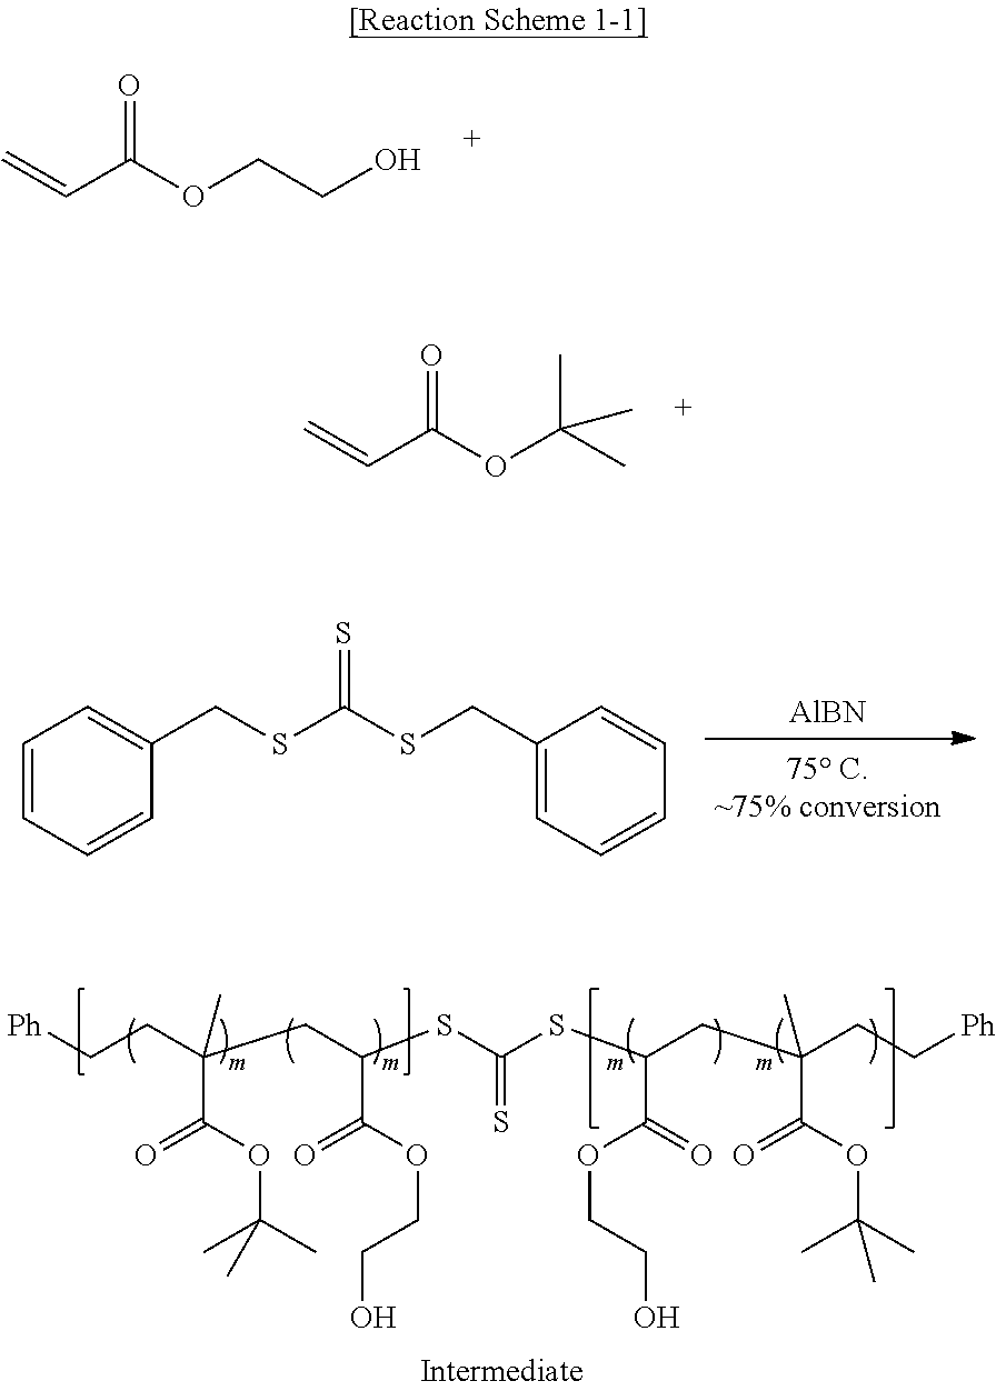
[AlBN].C(SC(SCC1=CC=CC=C1)=S)C1=CC=CC=C1.C=CC(OCCO)=O.C=CC(OC(C)(C)C)=O.S(C(SC(CC(CC[Ph])(C(=O)OC(C)(C)C)C)C(=O)OCCO)=S)C(CC(CC[Ph])(C(=O)OC(C)(C)C)C)C(=O)OCCO
